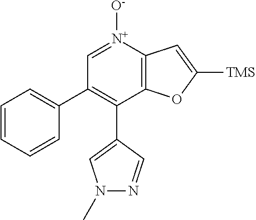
C12=C([N+]([O-])=CC(C3=CC=CC=C3)=C1C1=CN(C)N=C1)C=C([TMS])O2
